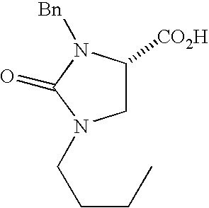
C1C([CO2H])N([Bn])C(=O)N1CCCC
